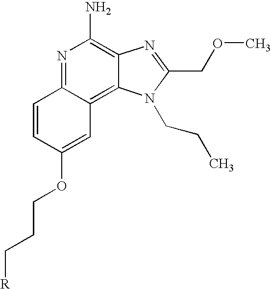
N1=C2C(=C3C(=C1N)N=C(COC)N3CCC)C=C(OCCC[R])C=C2
